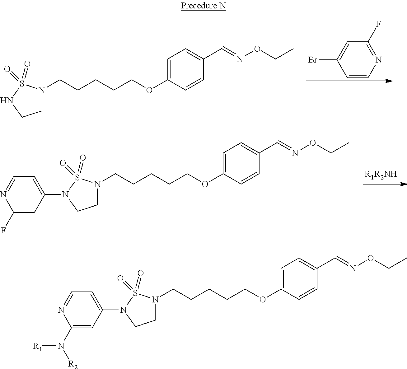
C(CCCCN1CCNS1(=O)=O)OC1=CC=C(C=NOCC)C=C1.C1=CN=C(F)C=C1Br.C(CCCCN1CCN(C2=CC=NC(F)=C2)S1(=O)=O)OC1=CC=C(C=NOCC)C=C1.C(CCCCN1CCN(C2=CC=NC(N([R2])[R1])=C2)S1(=O)=O)OC1=CC=C(C=NOCC)C=C1
